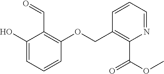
C1(COC2=C(C=O)C(O)=CC=C2)=C(C(OC)=O)N=CC=C1
